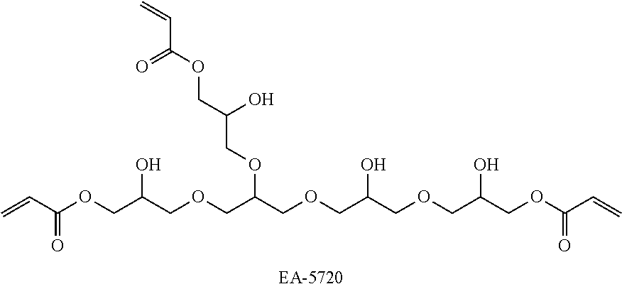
C=CC(OCC(COCC(COCC(COCC(COC(C=C)=O)O)O)OCC(COC(C=C)=O)O)O)=O
